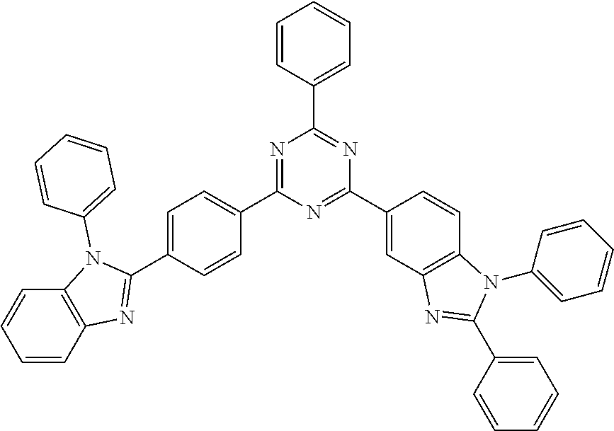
N1=C(C2=CC=C(C3=NC4=C(N3C3=CC=CC=C3)C=CC=C4)C=C2)N=C(C2=CC3=C(C=C2)N(C2=CC=CC=C2)C(C2=CC=CC=C2)=N3)N=C1C1=CC=CC=C1
